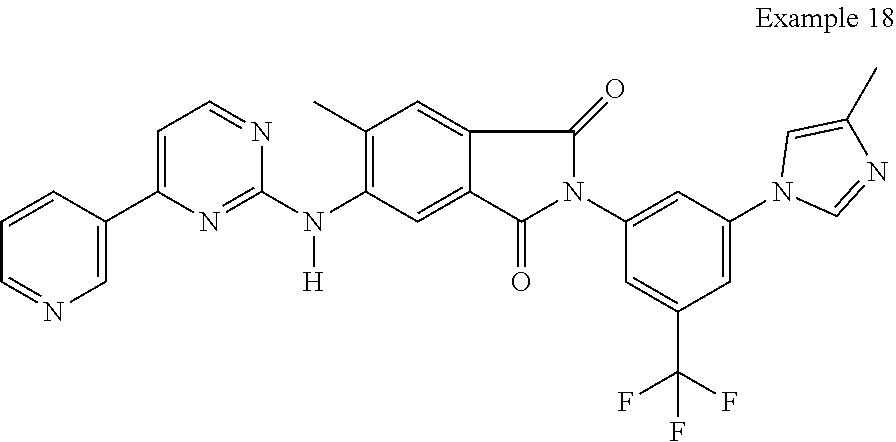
C1=C(C(F)(F)F)C=C(N2C=NC(C)=C2)C=C1N1C(=O)C2=CC(N(C3=NC(C4=CN=CC=C4)=CC=N3)[H])=C(C)C=C2C1=O
